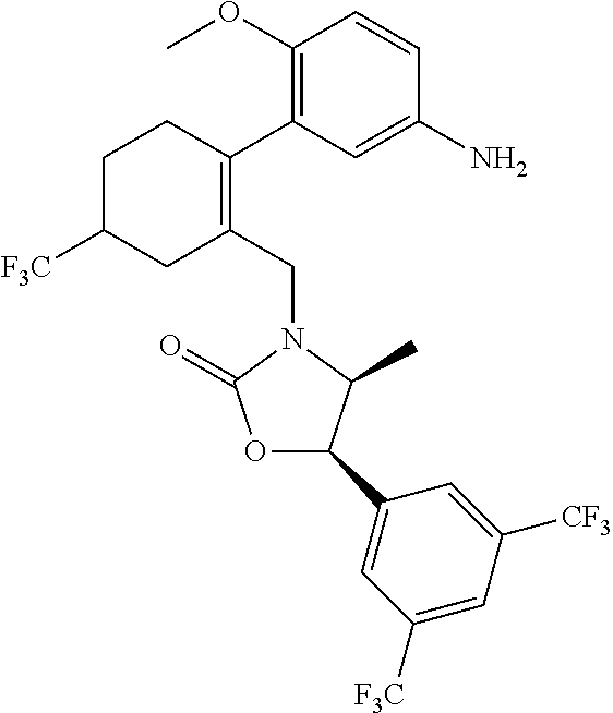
C1C([F3C])CC(CN2C(=O)OC(C3=CC([F3C])=CC([CF3])=C3)C2C)=C(C2=C(OC)C=CC(N)=C2)C1
